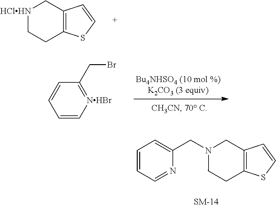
[HClHN]1CCC2=C(C1)C=CS2.C1=C[NHBr]=C(CBr)C=C1.C(N1CCC2=C(C1)C=CS2)C1=CC=CC=N1
